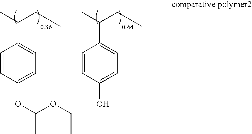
C1=C(O)C=CC(C(C)CC)=C1.C1=C(OC(C)OCC)C=CC(C(C)CC)=C1
